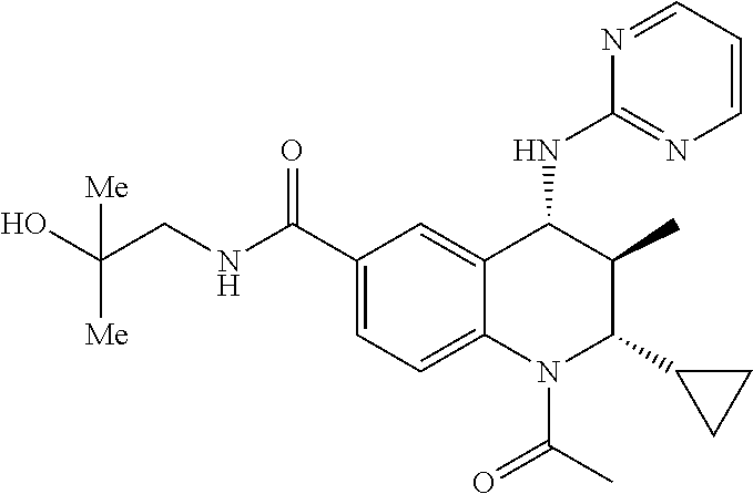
C12=CC(C(NCC(O)([Me])[Me])=O)=CC=C1N(C(C)=O)C(C1CC1)C(C)C2NC1=NC=CC=N1
